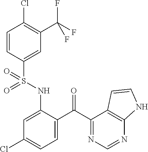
C1=CC(S(NC2=CC(Cl)=CC=C2C(C2=NC=NC3=C2C=CN3)=O)(=O)=O)=CC(C(F)(F)F)=C1Cl
